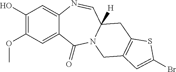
C1(O)=C(OC)C=C2C(=C1)N=CC1([H])N(C2=O)CC2=C(C1)SC(Br)=C2
